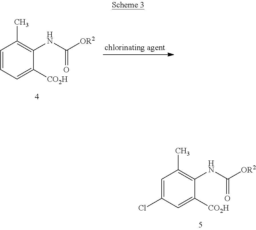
C1=C(Cl)C=C([CO2H])C(NC(=O)[OR2])=C1C.C1=CC=C([CO2H])C(NC([OR2])=O)=C1C
